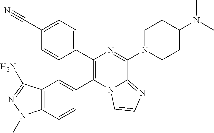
C12=C(C=CC(C3=C(C4=CC=C(C#N)C=C4)N=C(N4CCC(N(C)C)CC4)C4=NC=CN34)=C1)N(C)N=C2N
